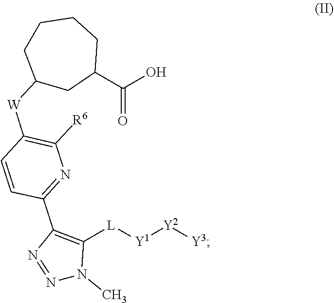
C(O)(C1CC([W]C2=C([R6])N=C(C3=C([L][Y1][Y2][Y3])N(C)N=N3)C=C2)CCCC1)=O
